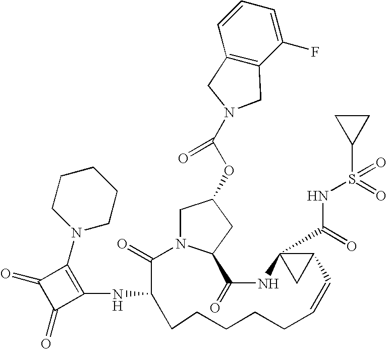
C1N2C(CC1OC(N1CC3=C(C(F)=CC=C3)C1)=O)C(=O)NC1(C(=O)NS(=O)(C3CC3)=O)CC1C=CCCCCCC(NC1=C(N3CCCCC3)C(=O)C1=O)C2=O
